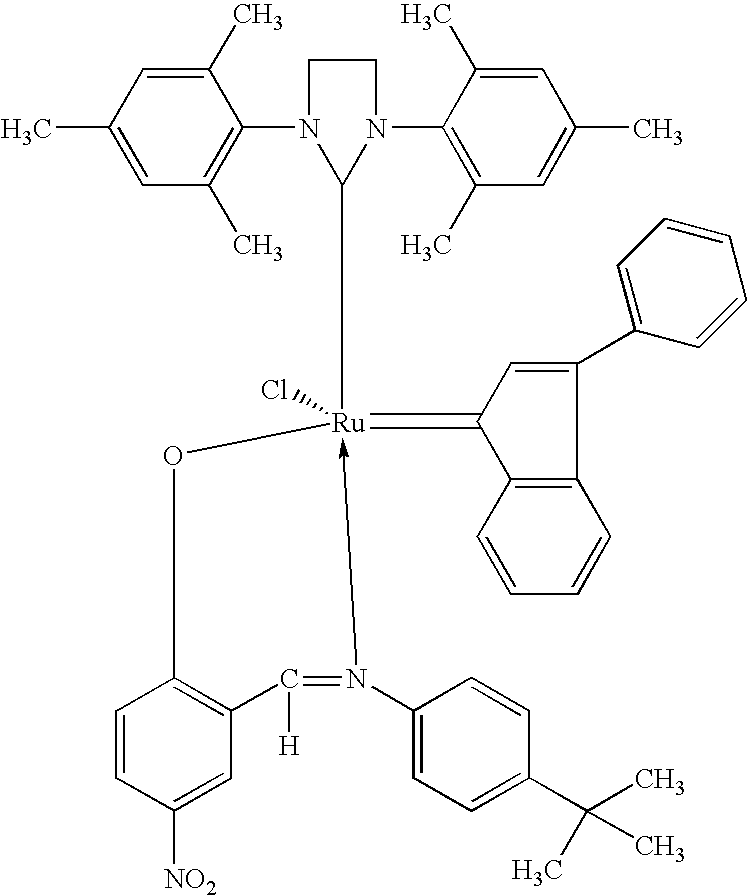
C1(C)=CC(C)=C(N2CCN(C3=C(C)C=C(C)C=C3C)C2[Ru]2(=C3C4=C(C(C5=CC=CC=C5)=C3)C=CC=C4)(Cl)-N(C3=CC=C(C(C)(C)C)C=C3)=C([H])C3=C(O2)C=CC([NO2])=C3)C(C)=C1
